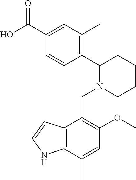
C1(C(O)=O)=CC(C)=C(C2N(CC3=C(OC)C=C(C)C4=C3C=CN4)CCCC2)C=C1
